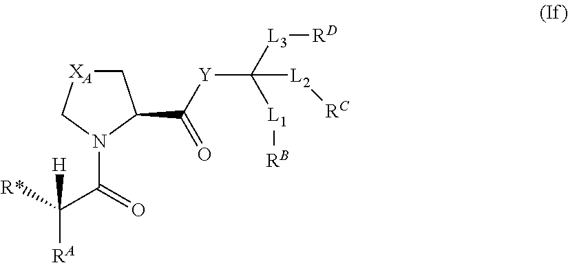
C1[XA]CN(C(C([R*])([RA])[H])=O)C1C([Y]C([L3][RD])([L1][RB])[L2][RC])=O
